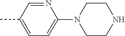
CC1=CC=C(N2CCNCC2)N=C1
